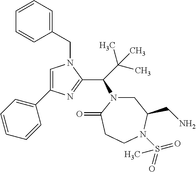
C1(CN2C=C(C3=CC=CC=C3)N=C2C(C(C)(C)C)N2CC(CN)N(S(=O)(=O)C)CCC2=O)=CC=CC=C1
